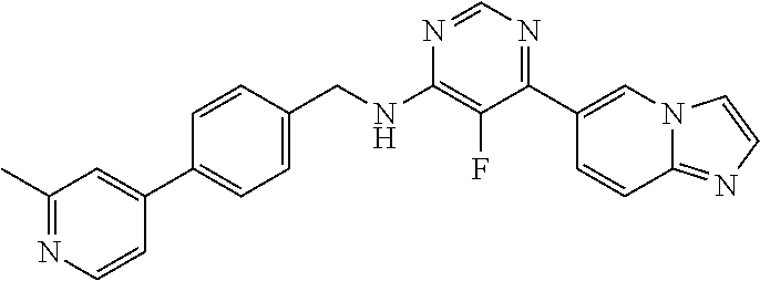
N1=CN=C(C2=CN3C(=NC=C3)C=C2)C(F)=C1NCC1=CC=C(C2=CC(C)=NC=C2)C=C1
